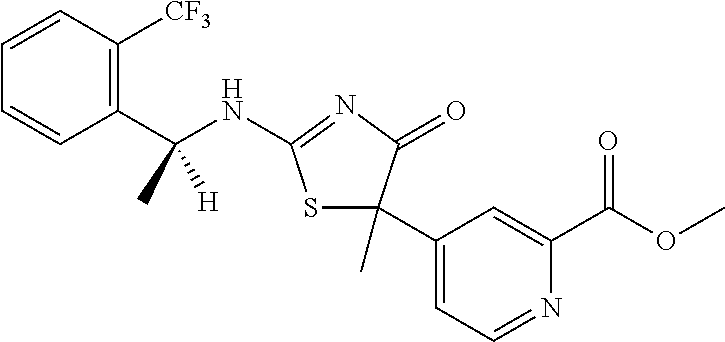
C1=CC(C(NC2=NC(=O)C(C3=CC=NC(C(OC)=O)=C3)(C)S2)(C)[H])=C([CF3])C=C1
